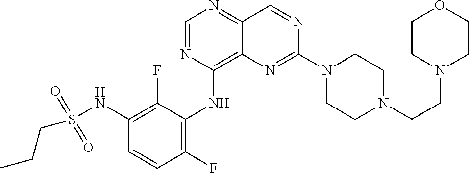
C1=NC(NC2=C(F)C=CC(NS(CCC)(=O)=O)=C2F)=C2C(=N1)C=NC(N1CCN(CCN3CCOCC3)CC1)=N2
